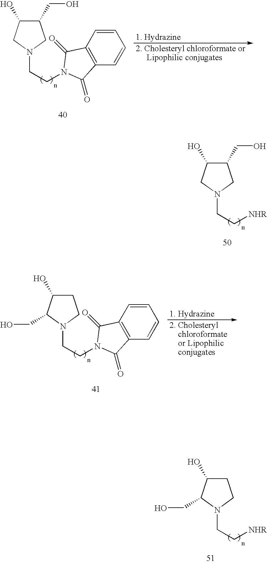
C1(CO)C(O)CN(CCN2C(=O)C3=C(C=CC=C3)C2=O)C1.C1(CO)C(O)CN(CC[NHR])C1.C1C(O)C(CO)N(CCN2C(=O)C3=C(C=CC=C3)C2=O)C1.C1C(O)C(CO)N(CC[NHR])C1
